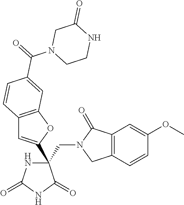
C(C1(C2=CC3=C(O2)C=C(C(N2CCNC(=O)C2)=O)C=C3)NC(=O)NC1=O)N1CC2=C(C1=O)C=C(OC)C=C2
